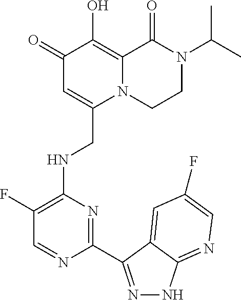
C1(=O)C=C(CNC2=C(F)C=NC(C3=NNC4=NC=C(F)C=C43)=N2)N2C(=C1O)C(=O)N(C(C)C)CC2
